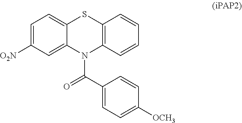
C12=CC=C([O2N])C=C1N(C(C1=CC=C([OCH3])C=C1)=O)C1=C(S2)C=CC=C1
